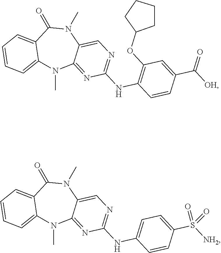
C12=CC=CC=C1C(=O)N(C)C1=CN=C(NC3=C(OC4CCCC4)C=C(C([OH])=O)C=C3)N=C1N2C.C12=CC=CC=C1C(=O)N(C)C1=CN=C(NC3=CC=C(S([NH2])(=O)=O)C=C3)N=C1N2C
